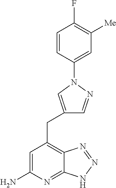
C1=C(N)N=C2C(=C1CC1=CN(C3=CC([Me])=C(F)C=C3)N=C1)N=NN2
